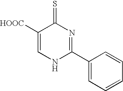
C1([HOOC])=CNC(C2=CC=CC=C2)=NC1=S
